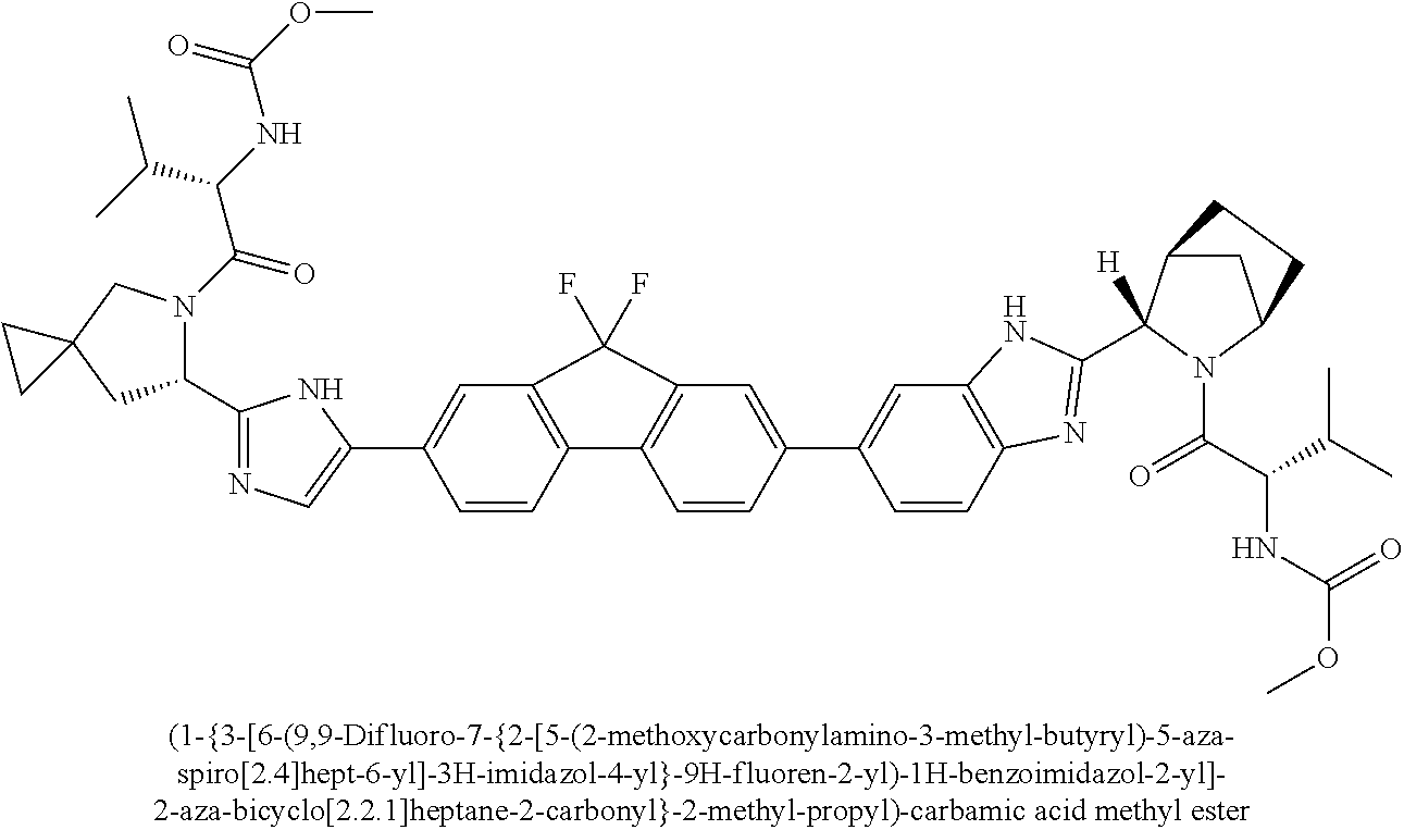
C12=C(C=CC(C3=CN=C(C4N(C(=O)C(NC(OC)=O)C(C)C)CC5(C4)CC5)N3)=C1)C1=C(C=C(C3=CC4=C(C=C3)N=C(C3([H])C5CC(N3C(C(C(C)C)NC(=O)OC)=O)CC5)N4)C=C1)C2(F)F
